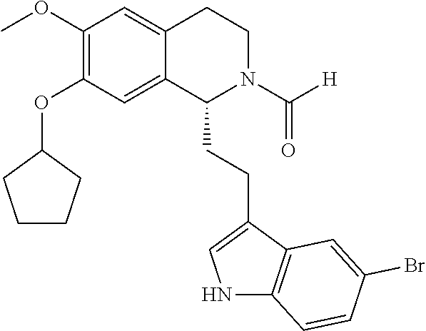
C1(OC2CCCC2)=C(OC)C=C2C(=C1)C(CCC1=CNC3=C1C=C(Br)C=C3)N(C([H])=O)CC2
